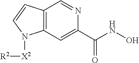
C12=C(C=C(C(NO)=O)N=C1)N([X2][R2])C=C2
